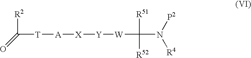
O=C([T][A][X][Y][W]C([R51])([R52])N([P2])[R4])[R2]
